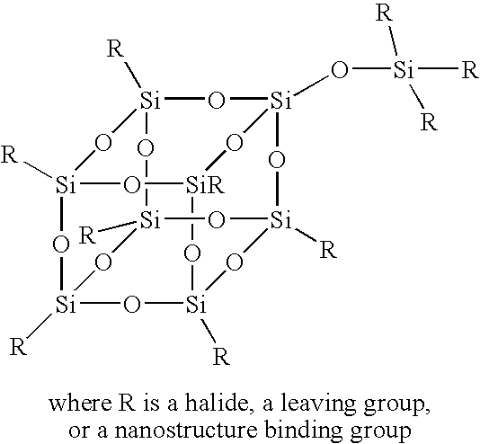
O1[Si]2([R])O[Si]3([R])O[Si]4([R])O[SiR]5O[Si]([R])(O[Si]([R])(O4)O2)O[Si]1([R])O[Si](O[Si]([R])([R])[R])(O3)O5
